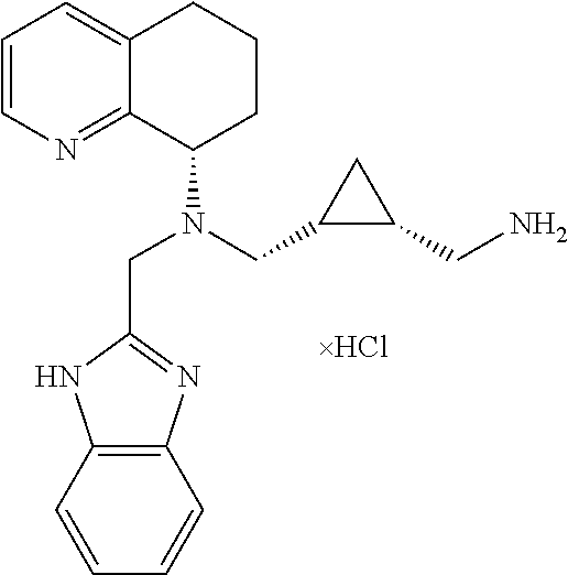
C1=CN=C2C(=C1)CCCC2N(CC1=NC2=C(N1)C=CC=C2)CC1C(CN)C1
